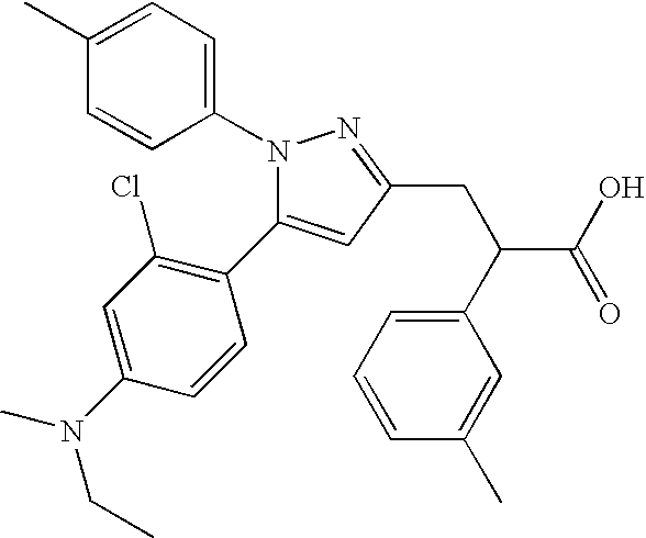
N1(C2=CC=C(C)C=C2)N=C(CC(C(O)=O)C2=CC=CC(C)=C2)C=C1C1=C(Cl)C=C(N(CC)C)C=C1
